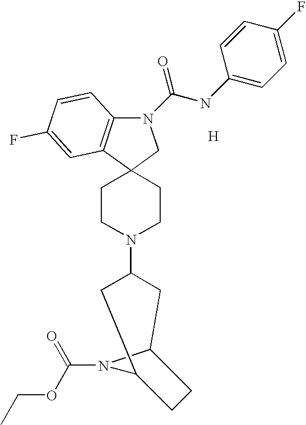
N1(C(NC2=CC=C(F)C=C2)=O)C2=C(C3(C1)CCN(C1CC4N(C(OCC)=O)C(C1)CC4)CC3)C=C(F)C=C2.[H]
